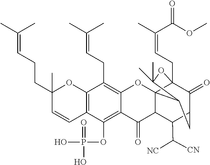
C12=C(C=CC(CCC=C(C)C)(C)O1)C(OP(O)(=O)O)=C1C(=C2CC=C(C)C)OC23C4(CC=C(C)C(OC)=O)C(=O)C(CC2C(C)(C)O4)C(C([NC])[CN])C3C1=O
